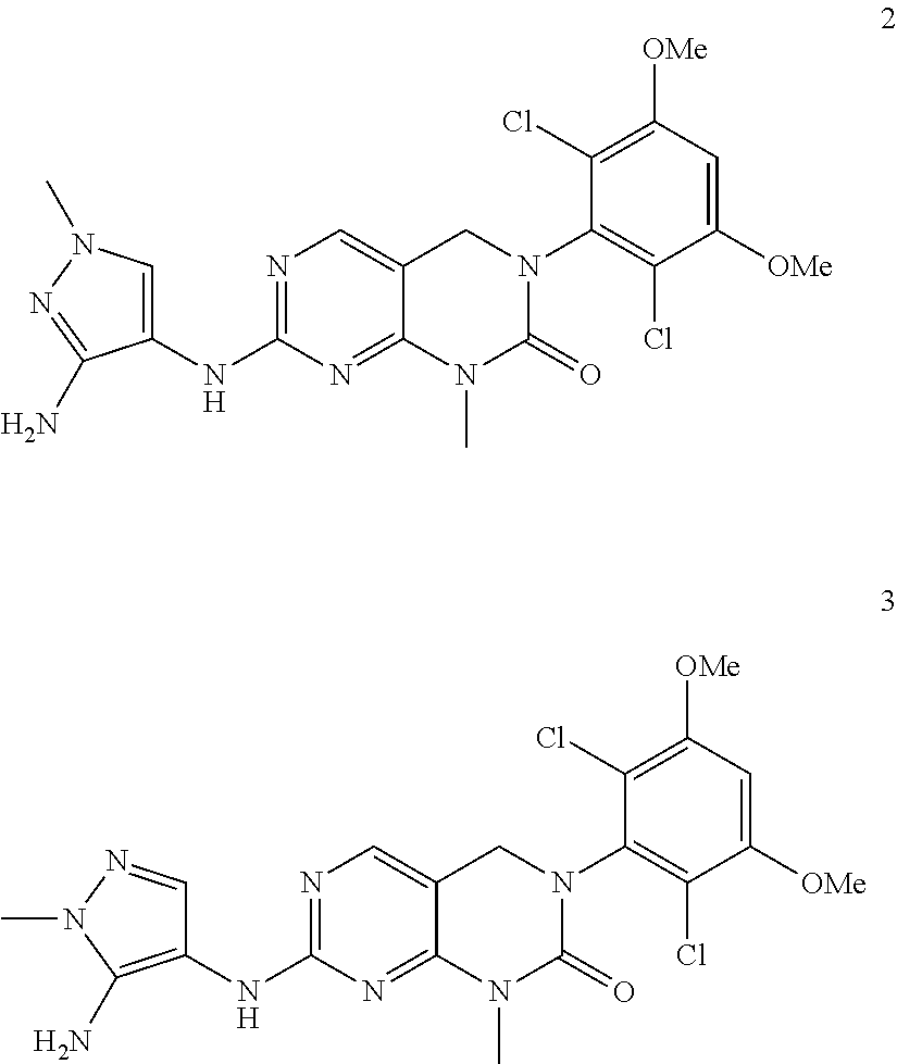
C1(NC2=CN(C)N=C2N)=NC=C2C(=N1)N(C)C(=O)N(C1=C(Cl)C([OMe])=CC([OMe])=C1Cl)C2.C1(NC2=C(N)N(C)N=C2)=NC=C2C(=N1)N(C)C(=O)N(C1=C(Cl)C([OMe])=CC([OMe])=C1Cl)C2
